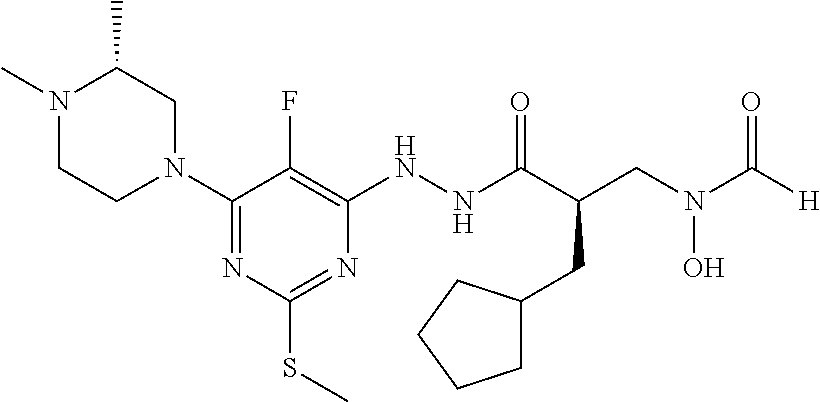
C1(N2CC(C)N(C)CC2)=NC(SC)=NC(NNC(C(CN(C([H])=O)O)CC2CCCC2)=O)=C1F
